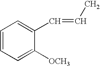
C1=CC=C([OCH3])C(C=CC)=C1
